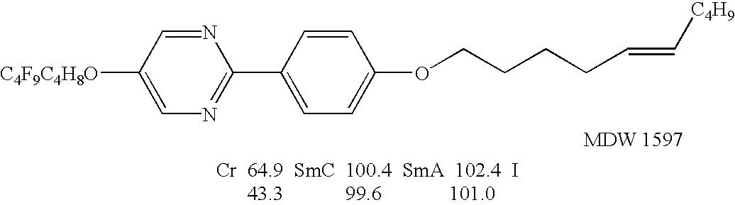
[C4F9C4H8O]C1=CN=C(C2=CC=C(OCCCCC=C[C4H9])C=C2)N=C1
